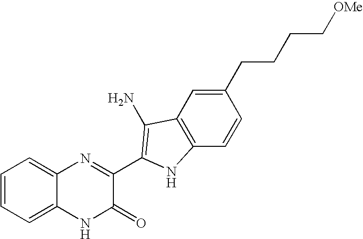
C1=C2C(=CC=C1)N=C(C1=C(N)C3=C(C=CC(CCCC[OMe])=C3)N1)C(=O)N2
